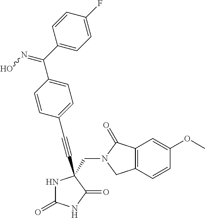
N1C(=O)NC(=O)C1(CN1C(=O)C2=C(C=CC(OC)=C2)C1)C#CC1=CC=C(C(C2=CC=C(F)C=C2)=NO)C=C1
